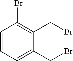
C1=CC=C(CBr)C(CBr)=C1Br
